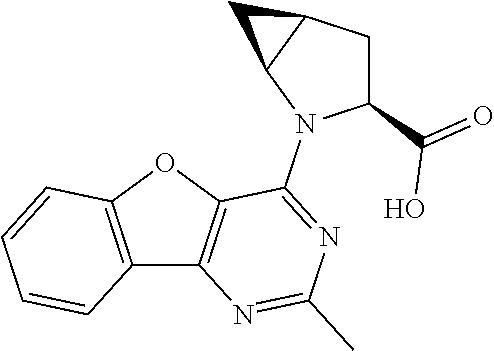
C12=C(OC3=C1N=C(C)N=C3N1C(C(=O)O)CC3C1C3)C=CC=C2
